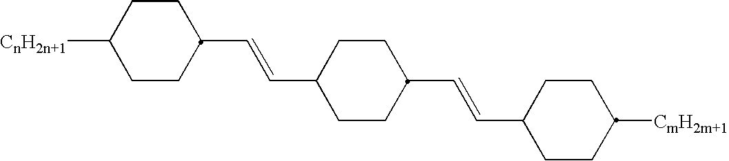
C1CC([CmH2m+1])CCC1C=CC1CCC(C=CC2CCC([CnH2n+1])CC2)CC1
